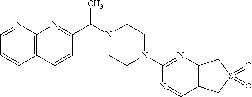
C1=NC2=C(C=C1)C=CC(C(C)N1CCN(C3=NC4=C(C=N3)CS(=O)(=O)C4)CC1)=N2
